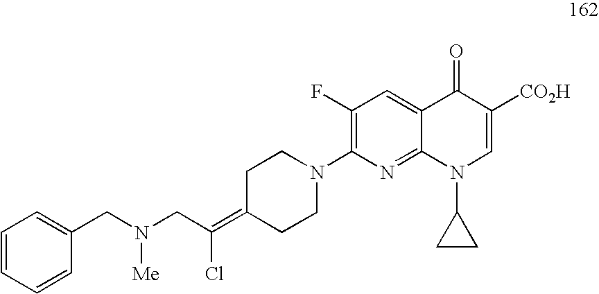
C1(F)=C(N2CCC(=C(CN(CC3=CC=CC=C3)[Me])Cl)CC2)N=C2C(=C1)C(=O)C([CO2H])=CN2C1CC1
